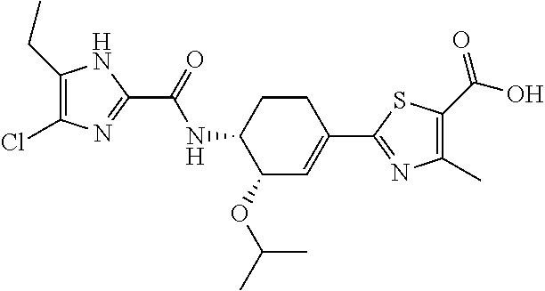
C1(CC)=C(Cl)N=C(C(=O)NC2C(OC(C)C)C=C(C3=NC(C)=C(C(O)=O)S3)CC2)N1
